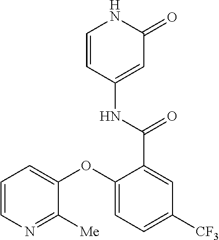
C1=CC(NC(C2=CC([CF3])=CC=C2OC2=CC=CN=C2[Me])=O)=CC(=O)N1
